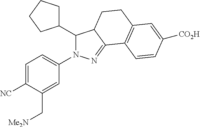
C1(C2CCCC2)N(C2=CC=C([NC])C(C[Me2N])=C2)N=C2C1CCC1=C2C=CC([CO2H])=C1
